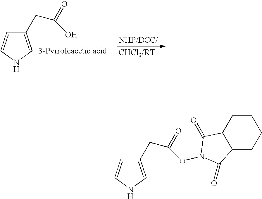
C1(CC(O)=O)=CNC=C1.C1(CC(ON2C(=O)C3C(CCCC3)C2=O)=O)=CNC=C1
